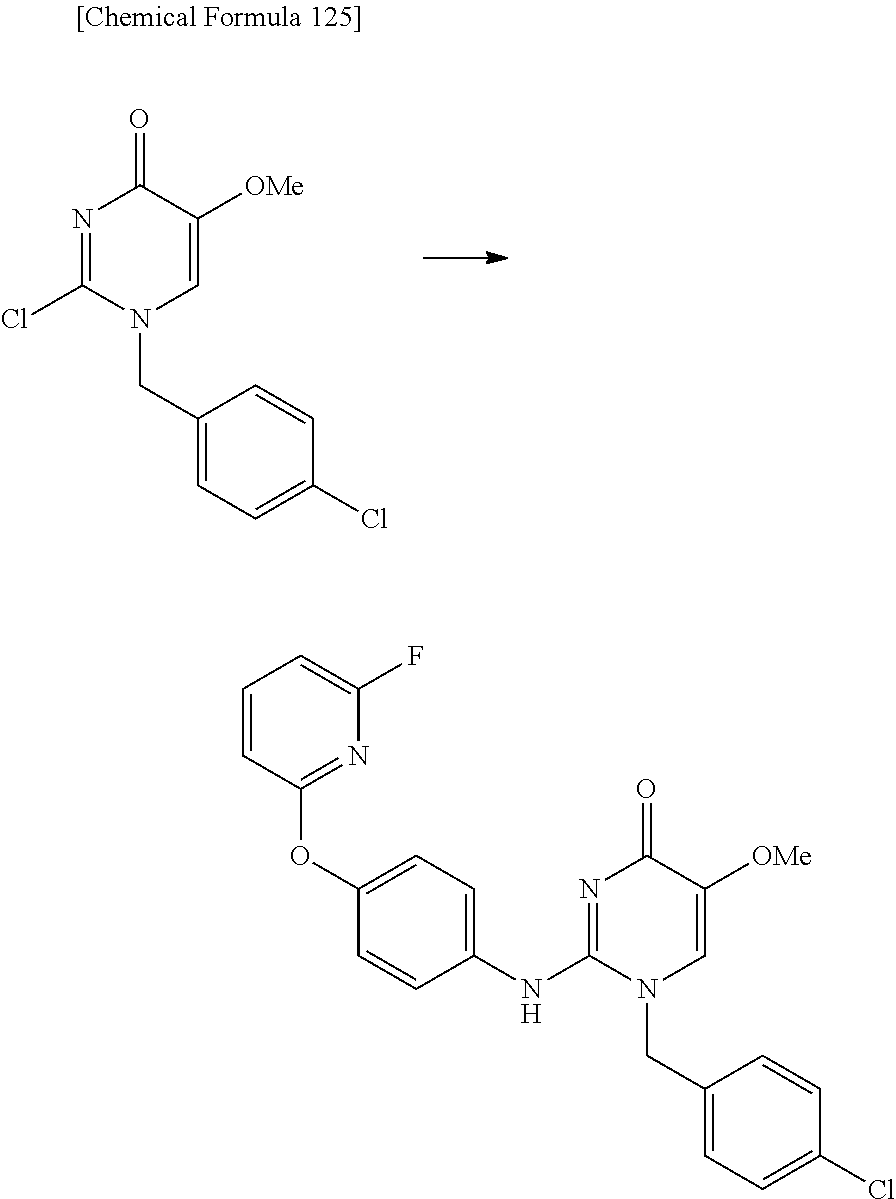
C1(CN2C(Cl)=NC(=O)C([OMe])=C2)=CC=C(Cl)C=C1.N1=C(NC2=CC=C(OC3=NC(F)=CC=C3)C=C2)N(CC2=CC=C(Cl)C=C2)C=C([OMe])C1=O
